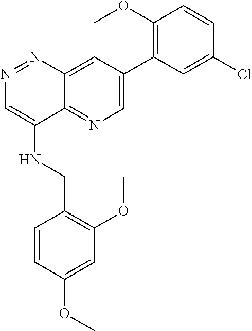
C12=NC=C(C3=C(OC)C=CC(Cl)=C3)C=C1N=NC=C2NCC1=C(OC)C=C(OC)C=C1
